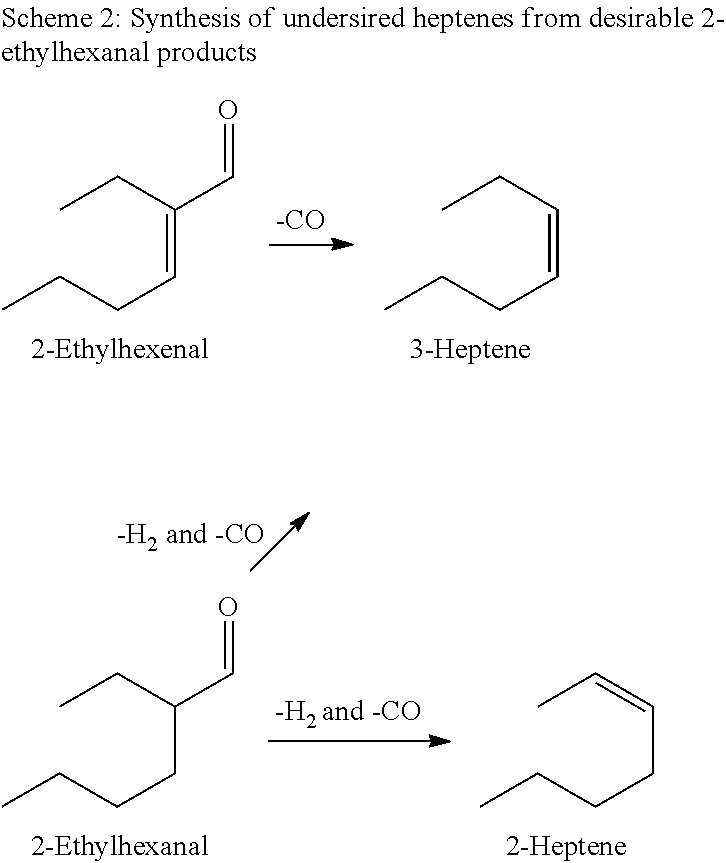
CCCCC(C=O)CC.CCCCC=CC.CCCC=C(C=O)CC.CCCC=CCC
